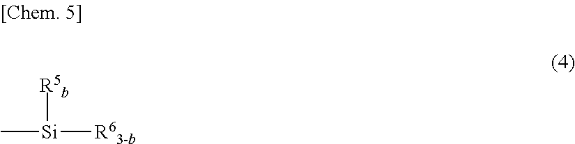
[R5b][Si](C)[R63-b]
